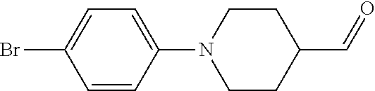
C1=CC(N2CCC(C=O)CC2)=CC=C1Br
